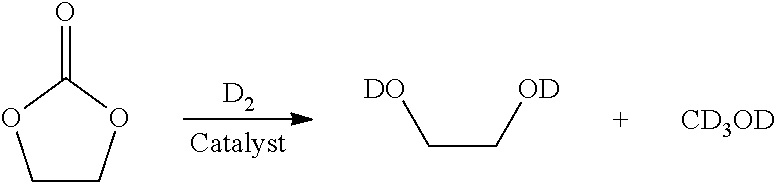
[D2].O=C1OCCO1.[CD3OD].C(C[OD])[DO]
